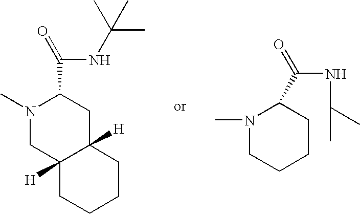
C12([H])CCCCC1([H])CC(C(NC(C)(C)C)=O)N(C)C2.C1CCC(C(=O)NC(C)C)N(C)C1
